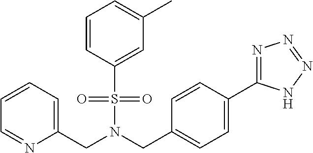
C1=CC=C(CN(CC2=CC=C(C3=NN=NN3)C=C2)S(=O)(=O)C2=CC(C)=CC=C2)N=C1
